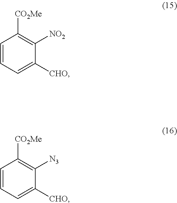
C1=CC=C([CHO])C([NO2])=C1[CO2Me].C1=CC=C([CHO])C([N3])=C1[CO2Me]
